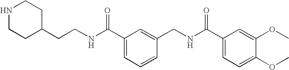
C(NC(C1=CC=CC(CNC(C2=CC=C(OC)C(OC)=C2)=O)=C1)=O)CC1CCNCC1
